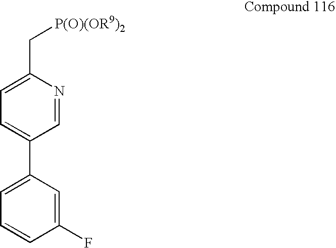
C1=C(C[P(O)(OR9)2])N=CC(C2=CC=CC(F)=C2)=C1
